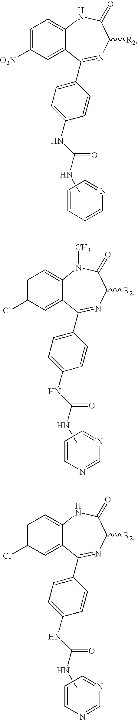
C1=CC=NC=C1.C1=C([O2N])C=C2C(=C1)NC(=O)C([R2])N=C2C1=CC=C(NC(=O)NC)C=C1.C1=CC=NC=N1.C1=C(Cl)C=C2C(=C1)N(C)C(=O)C([R2])N=C2C1=CC=C(NC(=O)NC)C=C1.C1=CC=NC=N1.C1=C(Cl)C=C2C(=C1)NC(=O)C([R2])N=C2C1=CC=C(NC(=O)NC)C=C1
